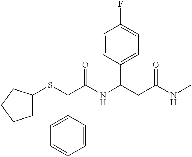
C1=CC=CC(C(SC2CCCC2)C(NC(CC(NC)=O)C2=CC=C(F)C=C2)=O)=C1
